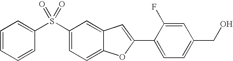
C1(S(C2=CC=CC=C2)(=O)=O)=CC=C2C(=C1)C=C(C1=CC=C(CO)C=C1F)O2
